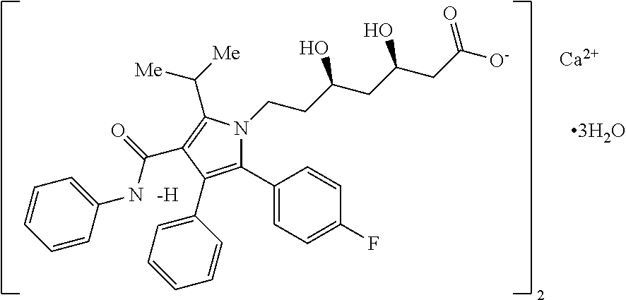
C1(C2=C(C3=CC=CC=C3)C(C(=O)NC3=CC=CC=C3)=C(C([Me])[Me])N2CCC(CC(CC([O-])=O)O)O)=CC=C(F)C=C1.[Ca]
